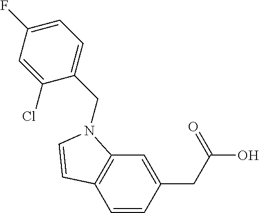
C1=CC(CC(O)=O)=CC2=C1C=CN2CC1=CC=C(F)C=C1Cl
